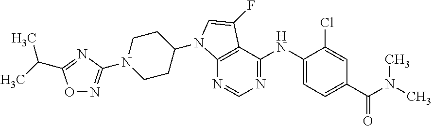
N1=CN=C(NC2=CC=C(C(N(C)C)=O)C=C2Cl)C2=C1N(C1CCN(C3=NOC(C(C)C)=N3)CC1)C=C2F
